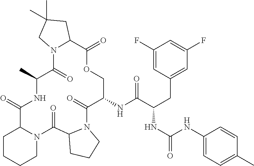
C1(NC(C(CC2=CC(F)=CC(F)=C2)NC(=O)NC2=CC=C(C)C=C2)=O)C(=O)N2C(C(=O)N3C(C(=O)NC(C)C(=O)N4C(C(=O)OC1)CC(C)(C)C4)CCCC3)CCC2
